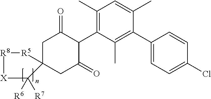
C1C2(CC(=O)C(C3=C(C)C=C(C)C(C4=CC=C(Cl)C=C4)=C3C)C1=O)[R5][R8][X]C2([R6])[R7]
